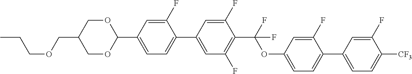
O(CC1COC(C2=CC=C(C3=CC(F)=C(C(F)(OC4=CC=C(C5=CC=C([CF3])C(F)=C5)C(F)=C4)F)C(F)=C3)C(F)=C2)OC1)CCC
